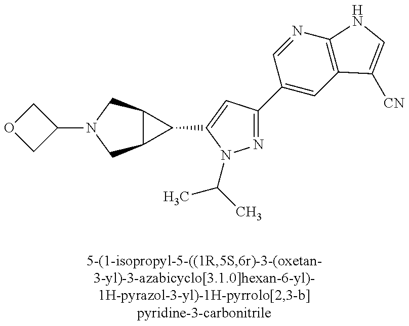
C1OCC1N1CC2C(C1)C2C1=CC(C2=CC3=C(N=C2)NC=C3[CN])=NN1C(C)C
